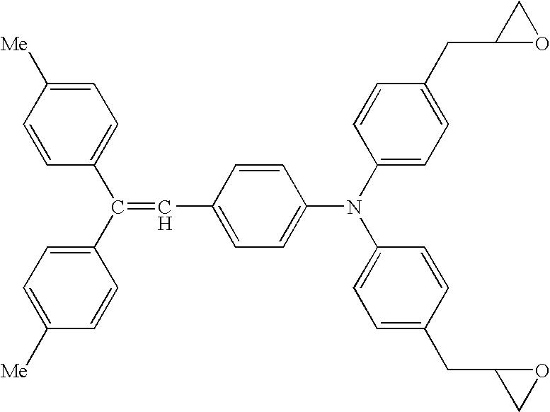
C(C1=CC=C(N(C2=CC=C(CC3OC3)C=C2)C2=CC=C(CC3CO3)C=C2)C=C1)=C(C1=CC=C([Me])C=C1)C1=CC=C([Me])C=C1
